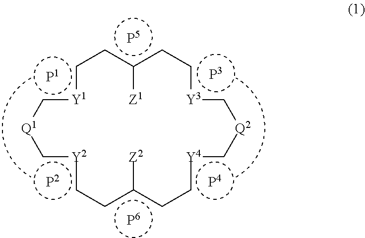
c1[Y1]c[Q1]c[Y2]c-cc([Z2])c-c[Y4]c[Q2]C[Y3]Ccc([Z1])c-1
